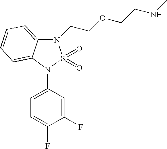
N1(CCOCCNC)C2=CC=CC=C2N(C2=CC=C(F)C(F)=C2)S1(=O)=O
